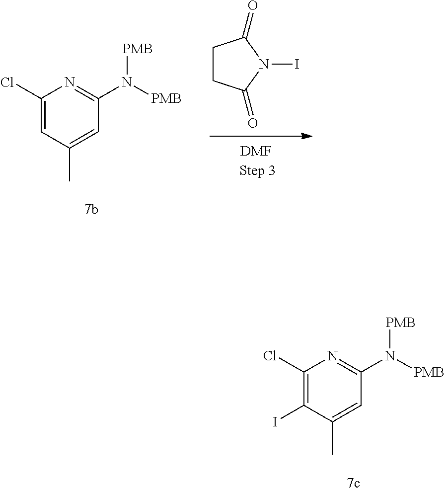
C1CC(=O)N(I)C1=O.[DMF].C1(Cl)=CC(C)=CC(N([PMB])[PMB])=N1.C1(Cl)=C(I)C(C)=CC(N([PMB])[PMB])=N1
